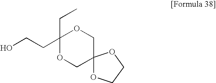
C1(CC)(CCO)OCC2(CO1)OCCO2
